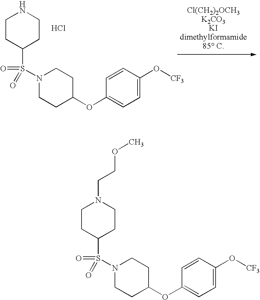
C1(S(N2CCC(OC3=CC=C(O[CF3])C=C3)CC2)(=O)=O)CCNCC1.Cl.C1(S(=O)(=O)N2CCC(OC3=CC=C(O[CF3])C=C3)CC2)CCN(CCOC)CC1
